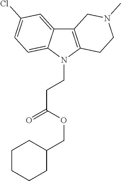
C12=C(N(CCC(=O)OCC3CCCCC3)C3=CC=C(Cl)C=C13)CCN(C)C2
